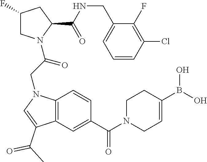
C1(F)CN(C(CN2C3=C(C(C(C)=O)=C2)C=C(C(N2CC=C(B(O)O)CC2)=O)C=C3)=O)C(C(NCC2=CC=CC(Cl)=C2F)=O)C1
